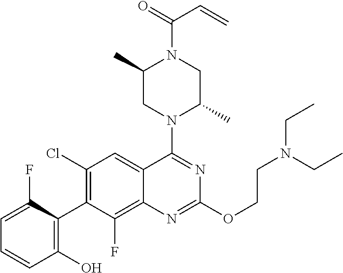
C1=C(F)C(C2=C(Cl)C=C3C(=C2F)N=C(OCCN(CC)CC)N=C3N2CC(C)N(C(=O)C=C)CC2C)=C(O)C=C1
